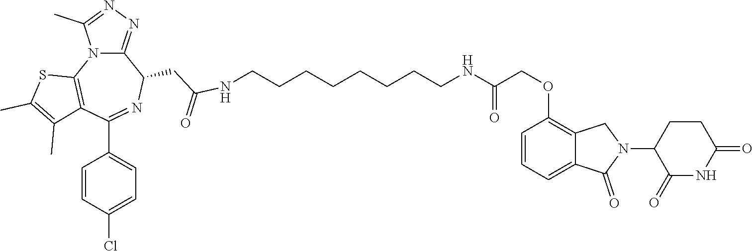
C(CCCNC(COC1=C2C(=CC=C1)C(=O)N(C1C(=O)NC(=O)CC1)C2)=O)CCCCNC(CC1C2=NN=C(C)N2C2=C(C(C3=CC=C(Cl)C=C3)=N1)C(C)=C(C)S2)=O
